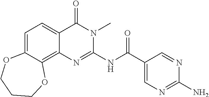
C1=C2C(=C3C(=C1)C(=O)N(C)C(NC(C1=CN=C(N)N=C1)=O)=N3)OCCCO2
